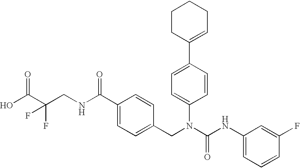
OC(C(CNC(C1=CC=C(CN(C(NC2=CC=CC(F)=C2)=O)C2=CC=C(C3=CCCCC3)C=C2)C=C1)=O)(F)F)=O
